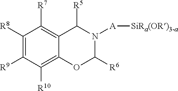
[A]([SiRa(OR)3-a])N1C([R5])C2=C([R7])C([R8])=C([R9])C([R10])=C2OC1[R6]
